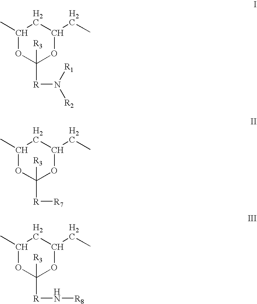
C1([R]N([R2])[R1])([R3])OC(CC)CC(C)O1.C1([R][R7])([R3])OC(CC)CC(C)O1.C1([R]N[R8])([R3])OC(CC)CC(C)O1
